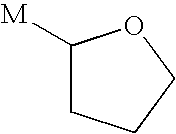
C1([M])CCCO1
